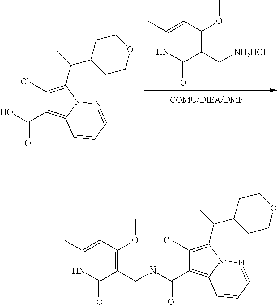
C1(Cl)=C(C(C)C2CCOCC2)N2C(=C1C(O)=O)C=CC=N2.C1(C)=CC(OC)=C(C[NH2HCl])C(=O)N1.C1(Cl)=C(C(C)C2CCOCC2)N2C(=C1C(=O)NCC1=C(OC)C=C(C)NC1=O)C=CC=N2
